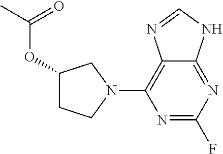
C1(OC(C)=O)CCN(C2=C3C(=NC(F)=N2)NC=N3)C1
